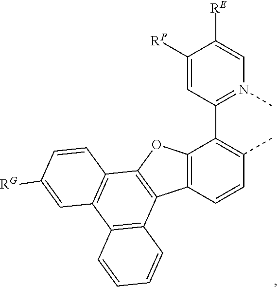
C12=C(C=CC(C)=C1C1=N(C)C=C([RE])C([RF])=C1)C1=C(O2)C2=C(C3=C1C=CC=C3)C=C([RG])C=C2
